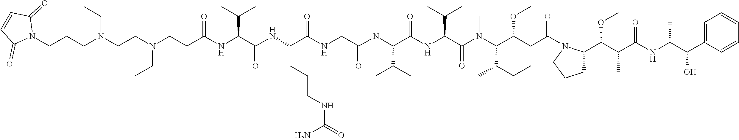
C(C(NC(C(NC(C(NCC(N(C(C(NC(C(N(C(C(CC(=O)N1C(C(C(C(NC(C(C2=CC=CC=C2)O)C)=O)C)OC)CCC1)OC)C(CC)C)C)=O)C(C)C)=O)C(C)C)C)=O)=O)CCCNC(=O)N)=O)C(C)C)=O)CN(CCN(CCCN1C(=O)C=CC1=O)CC)CC
